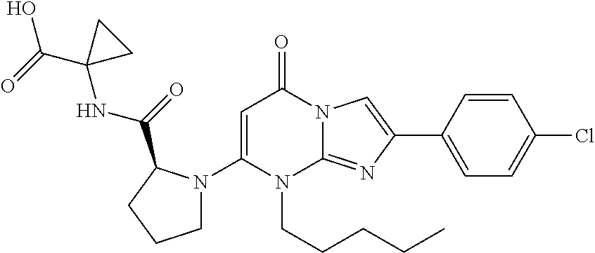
N1(CCCCC)C2=NC(C3=CC=C(Cl)C=C3)=CN2C(=O)C=C1N1CCCC1C(NC1(C(=O)O)CC1)=O
